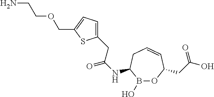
B1(O)OC(CC(O)=O)C=CCC1NC(=O)CC1=CC=C(COCCN)S1
